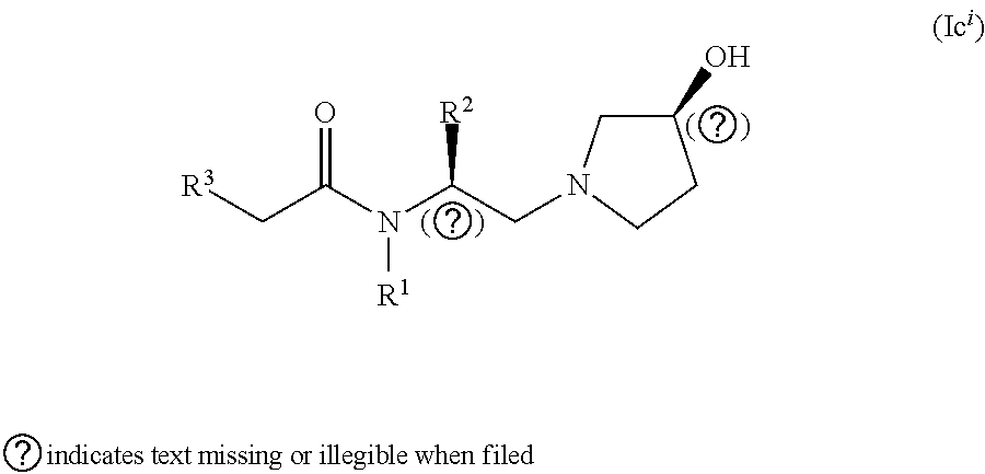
C1(O)CN(CC(N(C(C[R3])=O)[R1])[R2])CC1
